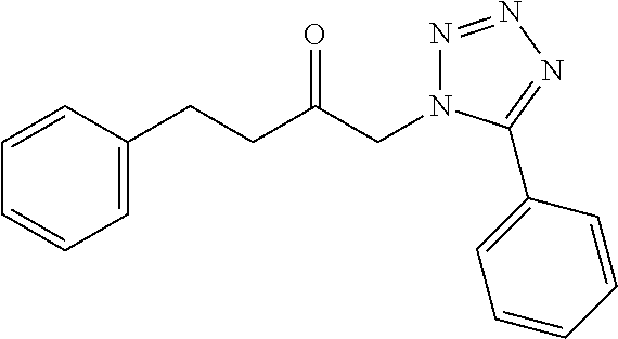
C1=CC(CCC(CN2N=NN=C2C2=CC=CC=C2)=O)=CC=C1
